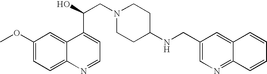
C1(OC)=CC=C2C(=C1)C(C(O)CN1CCC(NCC3=CN=C4C(=C3)C=CC=C4)CC1)=CC=N2
